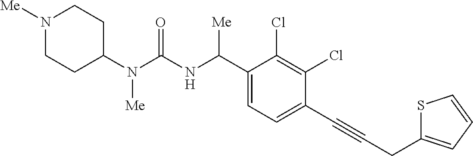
C1(N(C(NC(C2=CC=C(C#CCC3=CC=CS3)C(Cl)=C2Cl)[Me])=O)[Me])CCN([Me])CC1
